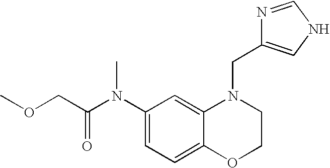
C1(N(C(COC)=O)C)=CC=C2C(=C1)N(CC1=CNC=N1)CCO2
